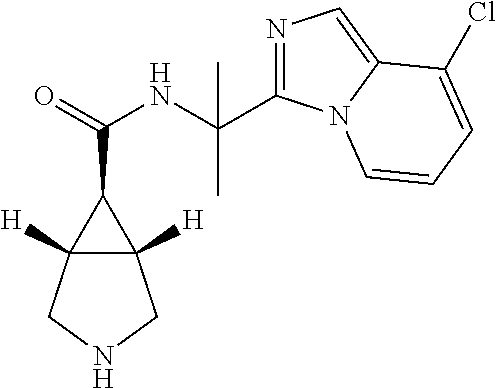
C12([H])C([H])(CNC1)C2C(=O)NC(C)(C)C1=NC=C2N1C=CC=C2Cl
